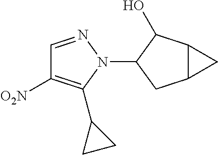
C1=NN(C2CC3C(C2O)C3)C(C2CC2)=C1[O2N]
